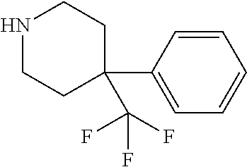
N1CCC(C2=CC=CC=C2)(C(F)(F)F)CC1
